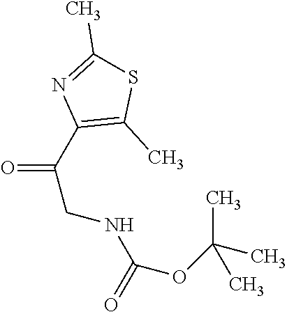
O=C(C1=C(C)SC(C)=N1)CNC(OC(C)(C)C)=O
